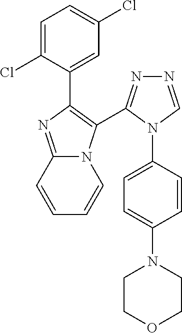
C1=C(Cl)C(C2=C(C3=NN=CN3C3=CC=C(N4CCOCC4)C=C3)N3C(=N2)C=CC=C3)=CC(Cl)=C1
